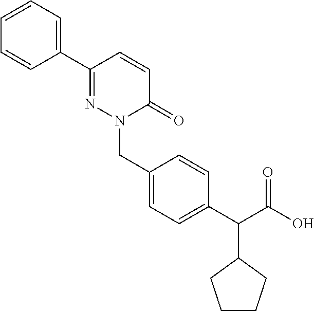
C1(C2=CC=CC=C2)=NN(CC2=CC=C(C(C(O)=O)C3CCCC3)C=C2)C(=O)C=C1
